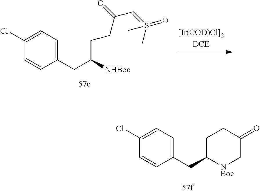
C1(CC2[NBoc]CC(=O)CC2)=CC=C(Cl)C=C1.C1(CC(CCC(C=S(C)(C)=O)=O)[NHBoc])=CC=C(Cl)C=C1
